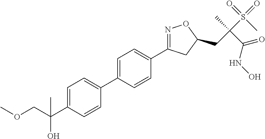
C1=C(C2=CC=C(C(COC)(O)C)C=C2)C=CC(C2=NOC(CC(S(=O)(=O)C)(C)C(=O)NO)C2)=C1
